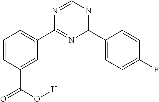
C1=CC(C(=O)O[H])=CC(C2=NC(C3=CC=C(F)C=C3)=NC=N2)=C1
